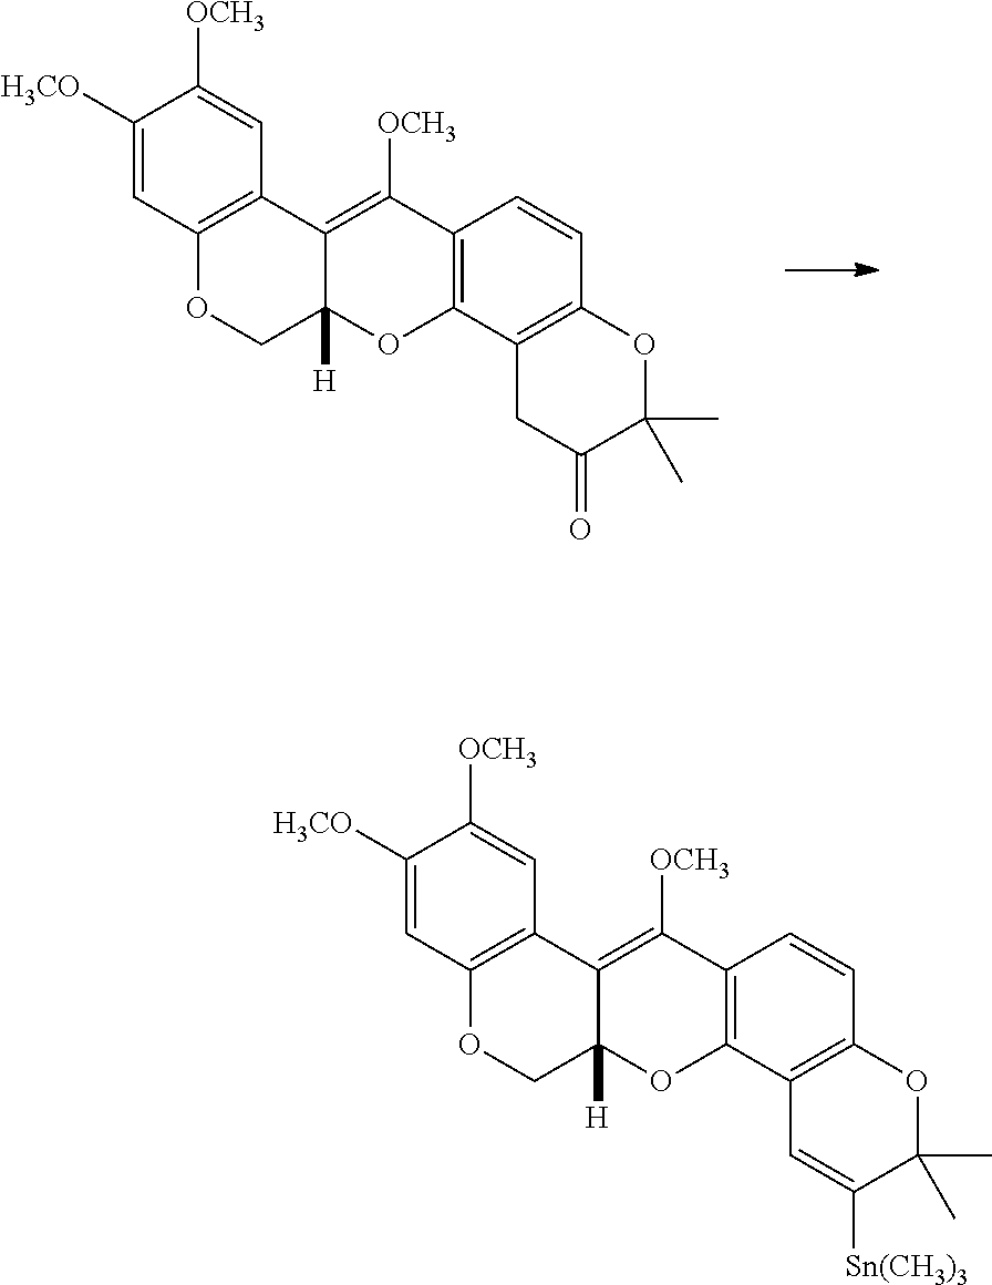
C1([H3CO])=CC2=C(C=C1[OCH3])C1=C([OCH3])C3=C(OC1([H])CO2)C1=C(C=C3)OC(C)(C)C(=O)C1.C1([H3CO])=CC2=C(C=C1[OCH3])C1=C([OCH3])C3=C(OC1([H])CO2)C1=C(C=C3)OC(C)(C)C([Sn(CH3)3])=C1
